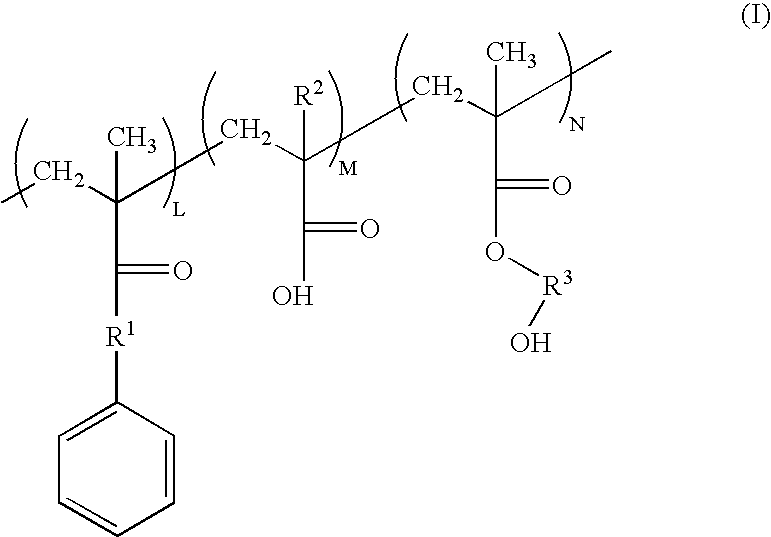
CCC(C)(C(=O)[R1]C1=CC=CC=C1)CC(C(=O)O)([R2])CC(CC)(C(=O)O[R3]O)C
